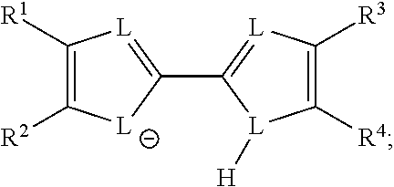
C1(C2=[L]C([R3])=C([R4])[L]2[H])=[L]C([R1])=C([R2])[L]1
